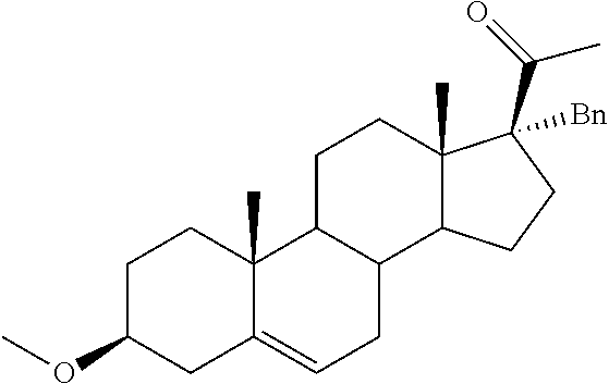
C1C(OC)CC2=CCC3C(C2(C)C1)CCC1(C)C3CCC1(C(C)=O)[Bn]
